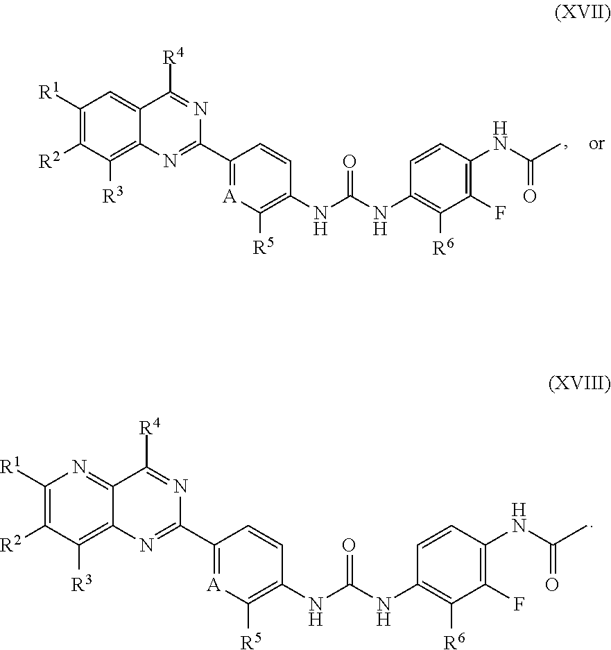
C1([R1])=C([R2])C([R3])=C2C(=N1)C([R4])=NC(C1=[A]C([R5])=C(NC(NC3=C([R6])C(F)=C(NC(C)=O)C=C3)=O)C=C1)=N2.C1([R1])=C([R2])C([R3])=C2C(=C1)C([R4])=NC(C1=[A]C([R5])=C(NC(NC3=C([R6])C(F)=C(NC(C)=O)C=C3)=O)C=C1)=N2
